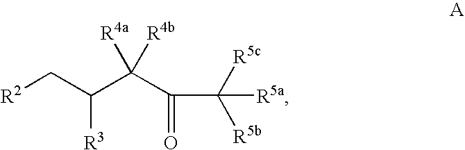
[R2]CC(C(C(C([R5c])([R5b])[R5a])=O)([R4a])[R4b])[R3]
